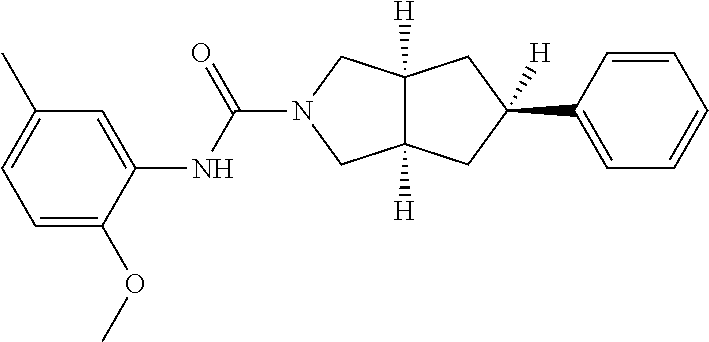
C1=C(OC)C(NC(=O)N2CC3([H])C([H])(C2)CC([H])(C2=CC=CC=C2)C3)=CC(C)=C1
